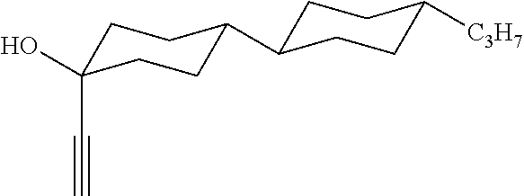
C1C(O)(C#C)CCC(C2CCC([C3H7])CC2)C1
